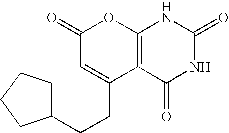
C12=C(C(=O)NC(=O)N1)C(CCC1CCCC1)=CC(=O)O2
